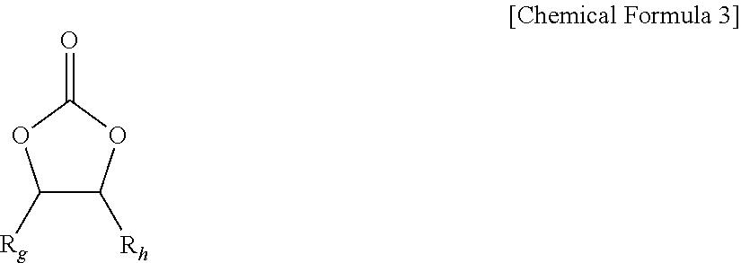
C1([Rh])C([Rg])OC(=O)O1
